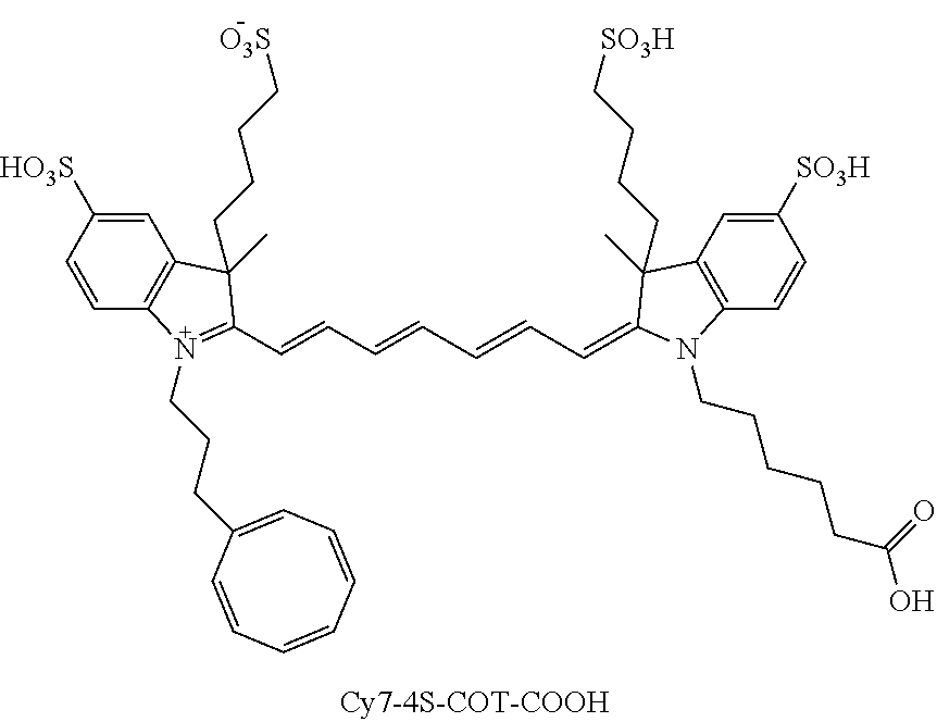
C1=CC2=C(C=C1[HO3S])C(CCCC[O3S])(C)C(C=CC=CC=CC=C1C(CCCC[SO3H])(C)C3=C(C=CC([SO3H])=C3)N1CCCCCC(O)=O)=N2CCCC1=CC=CC=CC=C1
